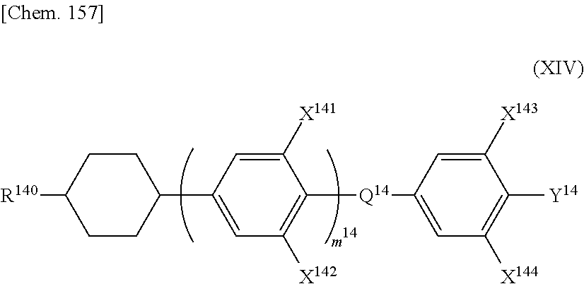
C1([X141])=CC(C2CCC([R140])CC2)=CC([X142])=C1[Q14]C1=CC([X144])=C([Y14])C([X143])=C1
